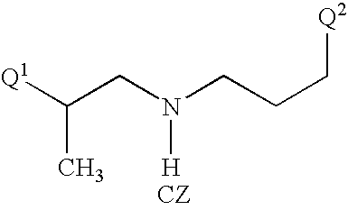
C(CN(CCC[Q2])[H])(C)[Q1].[CZ]
